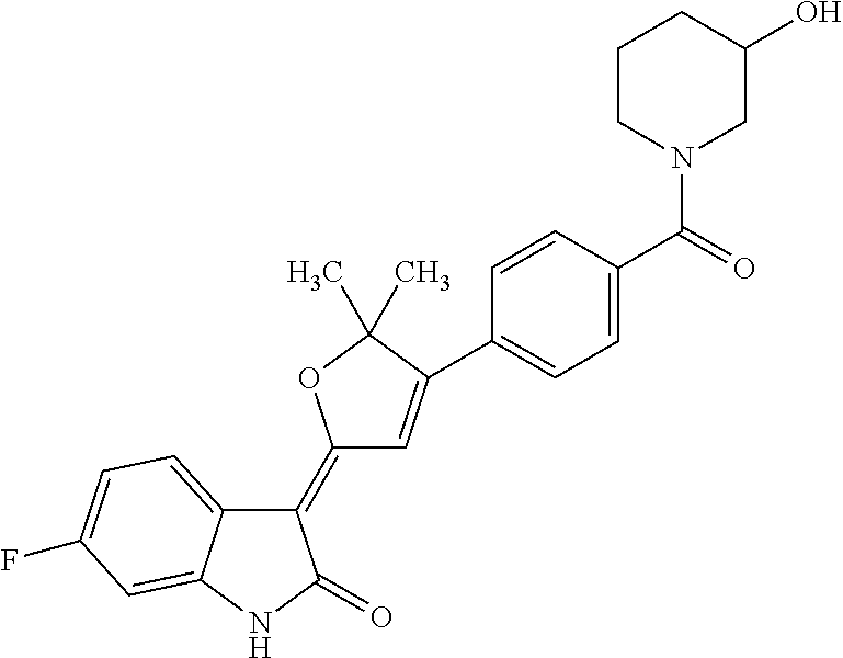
C1(=C2C=C(C3=CC=C(C(=O)N4CC(O)CCC4)C=C3)C(C)(C)O2)C2=CC=C(F)C=C2NC1=O
